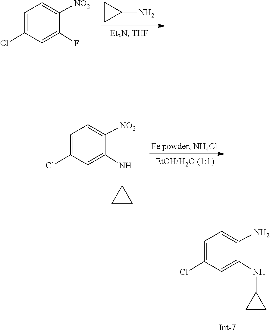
NC1CC1.C1=C(Cl)C=C(F)C([NO2])=C1.C1(Cl)=CC=C([NO2])C(NC2CC2)=C1.[EtOH/H2O (1:1)].C1=C(Cl)C=C(NC2CC2)C(N)=C1
